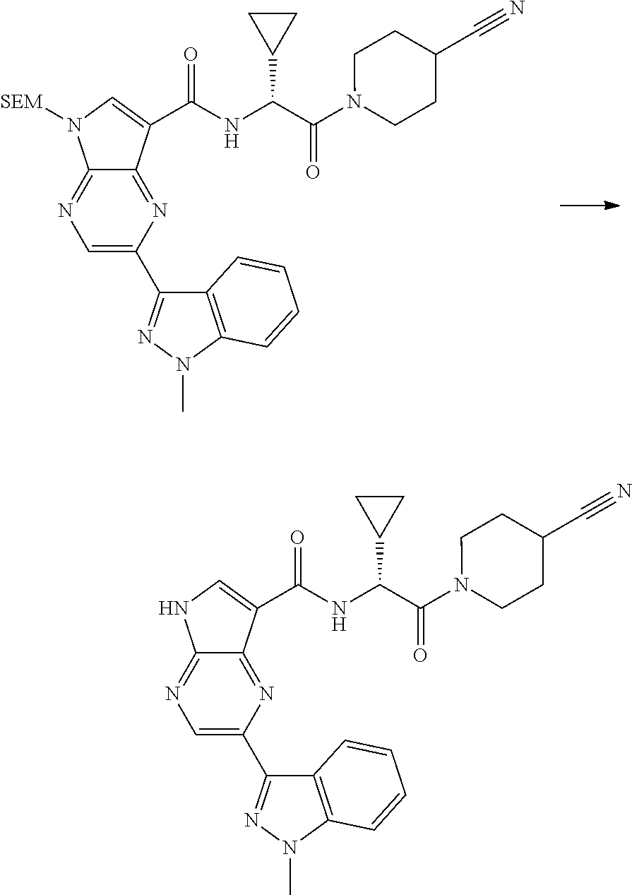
C1(C2=NN(C)C3=C2C=CC=C3)=CN=C2C(=N1)C(C(NC(C(=O)N1CCC(C#N)CC1)C1CC1)=O)=CN2[SEM].C1(C2=NN(C)C3=C2C=CC=C3)=CN=C2C(=N1)C(C(NC(C(=O)N1CCC(C#N)CC1)C1CC1)=O)=CN2
